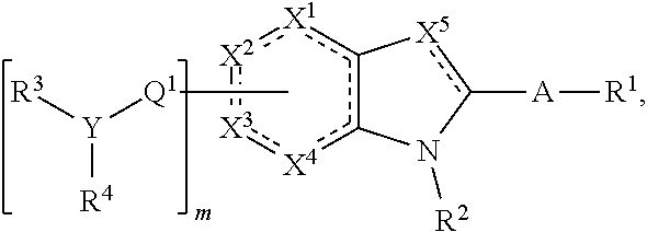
[X4]1c2c([X1]:[X2]:[X3]:1)-[X5]c([A][R1])N2[R2].C[Q1][Y]([R3])[R4]
